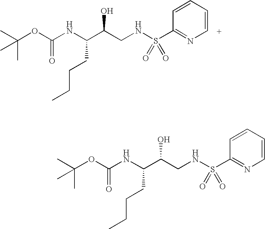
C(OC(NC(C(CNS(C1=NC=CC=C1)(=O)=O)O)CCCC)=O)(C)(C)C.C(OC(NC(C(CNS(C1=NC=CC=C1)(=O)=O)O)CCCC)=O)(C)(C)C
